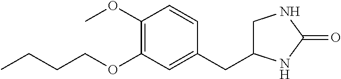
CCCCOC1=C(OC)C=CC(CC2CNC(=O)N2)=C1
